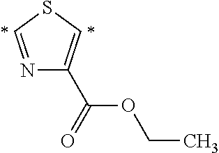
N1=CSC=C1C(=O)OCC
